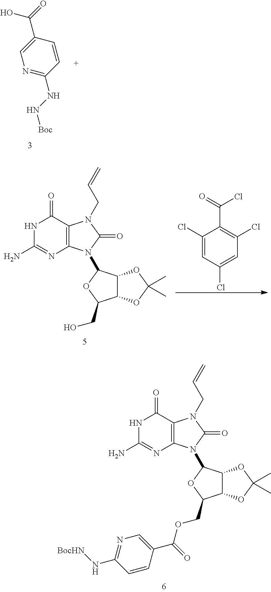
C12C(C(N3C4=C(C(=O)NC(N)=N4)N(CC=C)C3=O)OC1COC(C1=CN=C(N[BocHN])C=C1)=O)OC(C)(C)O2.N1=C(NN[Boc])C=CC(C(O)=O)=C1.C1(Cl)=CC(Cl)=CC(Cl)=C1C(=O)Cl.C12C(C(N3C4=C(C(=O)NC(N)=N4)N(CC=C)C3=O)OC1CO)OC(C)(C)O2
